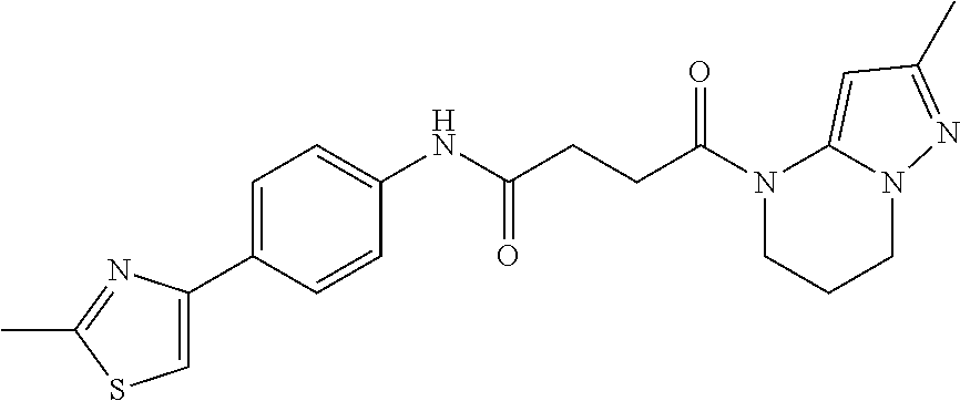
N1(C(CCC(NC2=CC=C(C3=CSC(C)=N3)C=C2)=O)=O)CCCN2C1=CC(C)=N2
